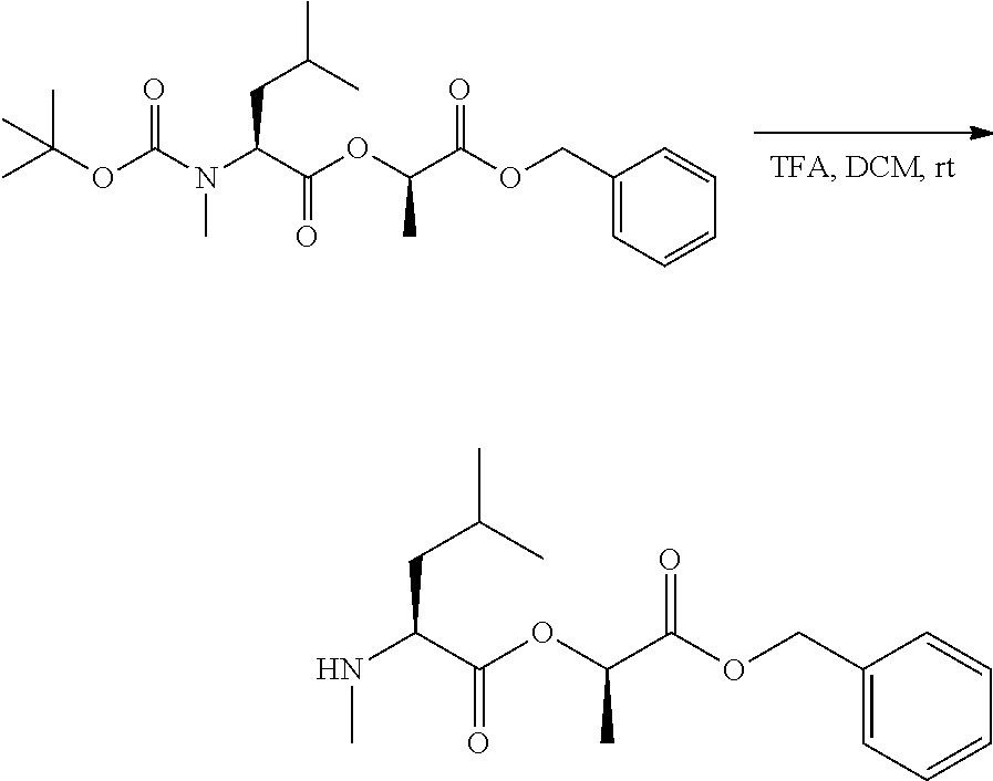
C(C(OC(C(N(C)C(OC(C)(C)C)=O)CC(C)C)=O)C)(=O)OCC1=CC=CC=C1.C(C(OC(C(NC)CC(C)C)=O)C)(=O)OCC1=CC=CC=C1
